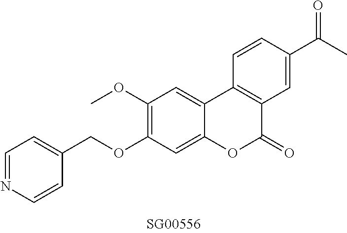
O(C1=C(OC)C=C2C(=C1)OC(=O)C1=C2C=CC(C(C)=O)=C1)CC1=CC=NC=C1
